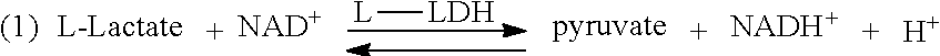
[NAD+].[L][LDH].[pyruvate].[NADH+].[H]
